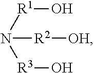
N([R1]O)([R3]O)[R2][OH]
